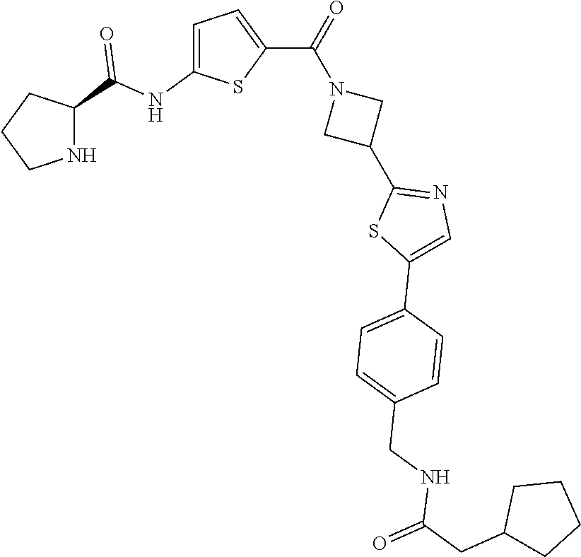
C1CNC(C(NC2=CC=C(C(=O)N3CC(C4=NC=C(C5=CC=C(CNC(CC6CCCC6)=O)C=C5)S4)C3)S2)=O)C1
